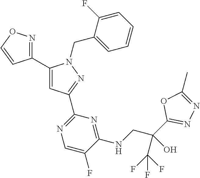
C1(C2=NOC=C2)=CC(C2=NC=C(F)C(NCC(C3=NN=C(C)O3)(C(F)(F)F)O)=N2)=NN1CC1=CC=CC=C1F
